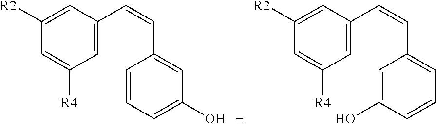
C1([R2])=CC(C=CC2=CC(O)=CC=C2)=CC([R4])=C1.C1([R2])=CC(C=CC2=CC=CC(O)=C2)=CC([R4])=C1
